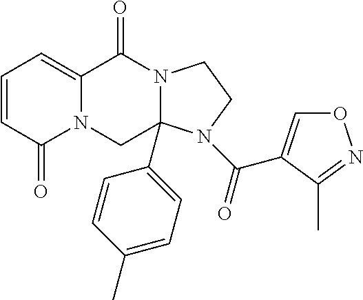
C12=CC=CC(=O)N1CC1(C3=CC=C(C)C=C3)N(C2=O)CCN1C(=O)C1=CON=C1C
